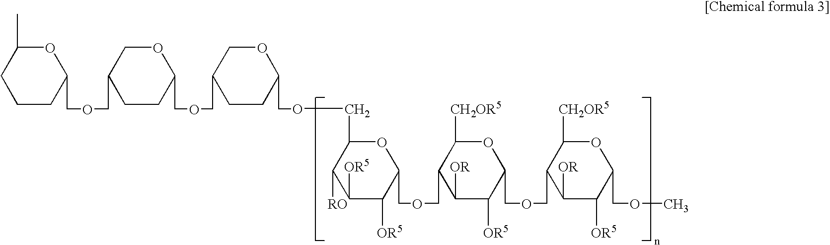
C1CC(COCC2CCC(COCC3CCC(COCC4C([RO])C([OR5])C([OR5])C(COCC5C([OR])C([OR5])C(COCC6C([OR])C([OR5])C(COC)OC6[CH2OR5])OC5[CH2OR5])O4)OC3)OC2)OC(C)C1
